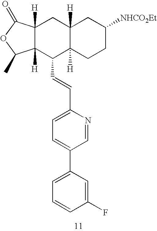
C12([H])C([H])(C(C=CC3=CC=C(C4=CC=CC(F)=C4)C=N3)C3([H])C([H])(C1)CC([NHCO2Et])CC3)C(C)OC2=O
